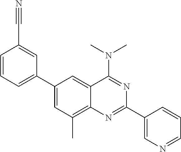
C1(C2=CC=CC(C#N)=C2)=CC(C)=C2C(=C1)C(N(C)C)=NC(C1=CN=CC=C1)=N2
